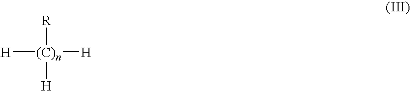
[H][(C)n]([H])([R])[H]
